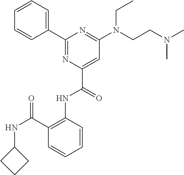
C1=CC=CC(C2=NC(C(=O)NC3=C(C(NC4CCC4)=O)C=CC=C3)=CC(N(CCN(C)C)CC)=N2)=C1
